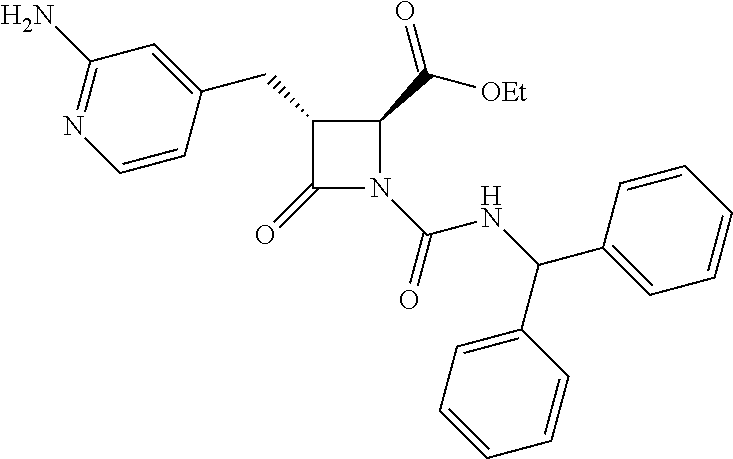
C1(CC2=CC(N)=NC=C2)C(=O)N(C(=O)NC(C2=CC=CC=C2)C2=CC=CC=C2)C1C([OEt])=O
